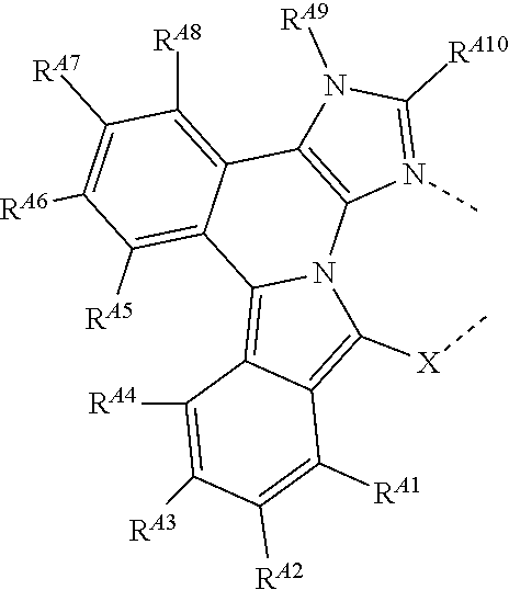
C1([RA8])=C2C3=C(N4C(=C5C(=C4[X]C)C([RA1])=C([RA2])C([RA3])=C5[RA4])C2=C([RA5])C([RA6])=C1[RA7])N(C)=C([RA10])N3[RA9]
